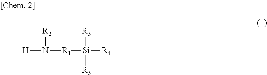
[H]N([R1][Si]([R4])([R3])[R5])[R2]
